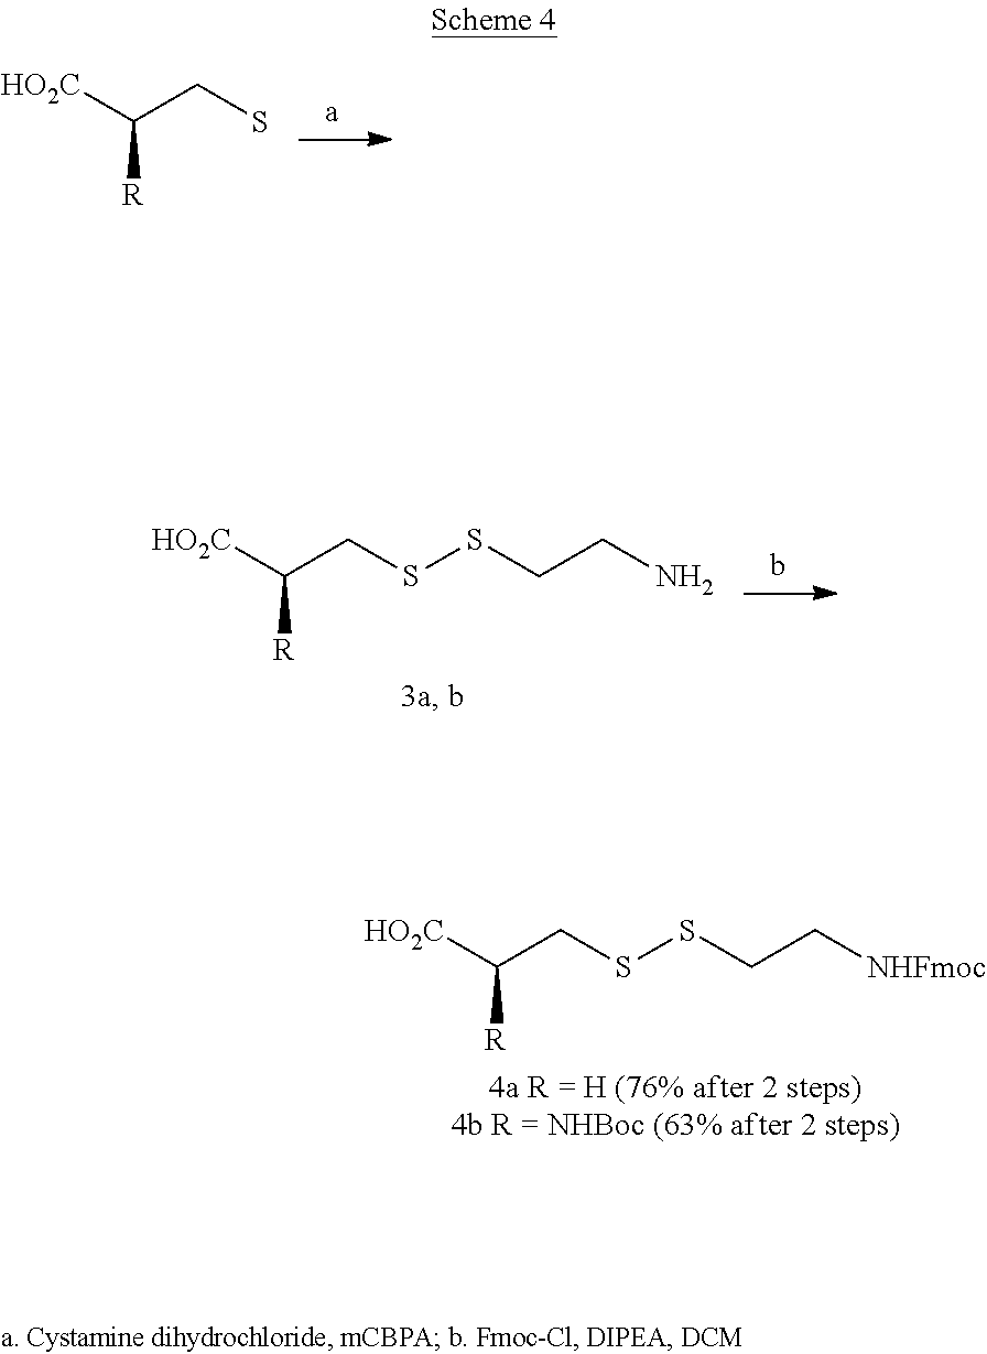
C([R])(CS)[HO2C].C([R])(CSSCCN)[HO2C].C([R])(CSSCC[NHFmoc])[HO2C]
